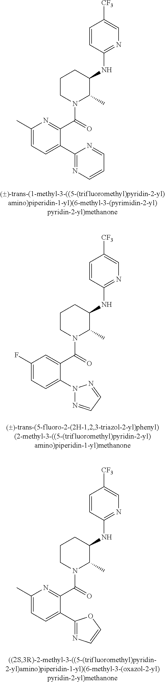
C1(C)=CC=C(C2=NC=CC=N2)C(C(=O)N2C(C)C(NC3=NC=C([CF3])C=C3)CCC2)=N1.C1(F)=CC=C(N2N=CC=N2)C(C(=O)N2C(C)C(NC3=NC=C([CF3])C=C3)CCC2)=C1.C1(C)=CC=C(C2=NC=CO2)C(C(=O)N2C(C)C(NC3=NC=C([CF3])C=C3)CCC2)=N1
